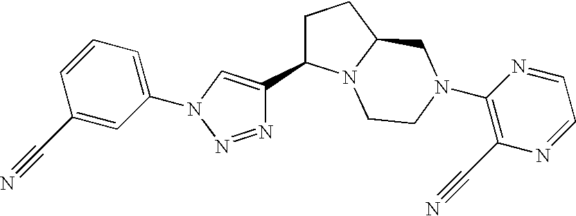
C1(C#N)=CC(N2C=C(C3CCC4N3CCN(C3=C(C#N)N=CC=N3)C4)N=N2)=CC=C1
